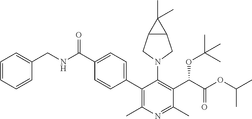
C1=CC=CC(CNC(C2=CC=C(C3=C(C)N=C(C)C(C(C(OC(C)C)=O)OC(C)(C)C)=C3N3CC4C(C3)C4(C)C)C=C2)=O)=C1
